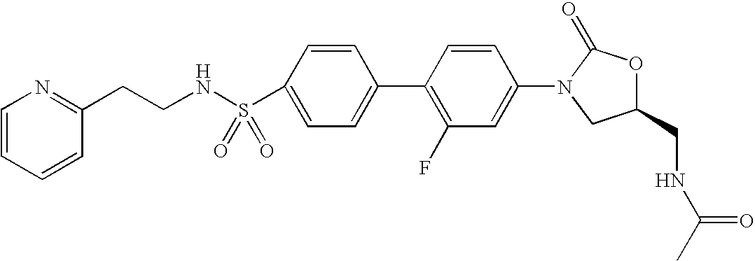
C1=C(S(NCCC2=NC=CC=C2)(=O)=O)C=CC(C2=C(F)C=C(N3CC(CNC(C)=O)OC3=O)C=C2)=C1
